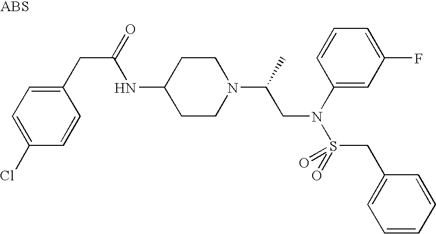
C1(NC(CC2=CC=C(Cl)C=C2)=O)CCN(C(CN(S(CC2=CC=CC=C2)(=O)=O)C2=CC(F)=CC=C2)C)CC1
